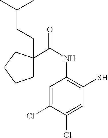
C1=C(Cl)C(Cl)=CC(S)=C1NC(=O)C1(CCC(C)C)CCCC1
